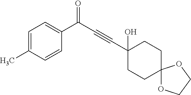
C1=C(C)C=CC(C(C#CC2(O)CCC3(CC2)OCCO3)=O)=C1
